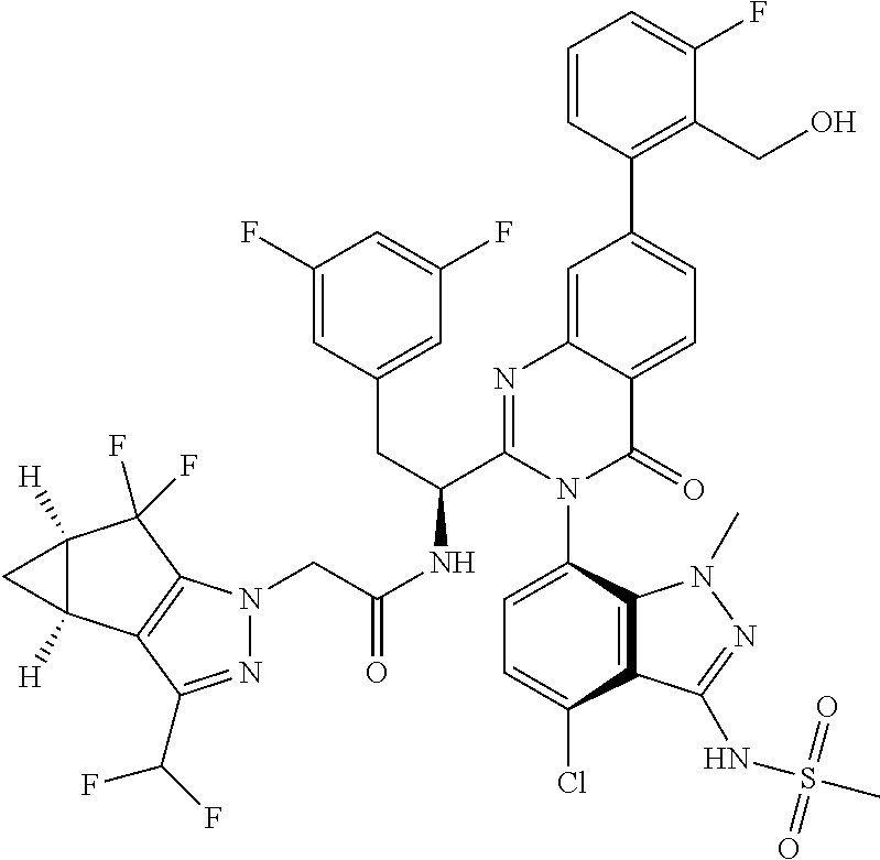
C1=CC(C2=CC=C3C(=C2)N=C(C(CC2=CC(F)=CC(F)=C2)NC(CN2N=C(C(F)F)C4=C2C(F)(F)C2([H])C4([H])C2)=O)N(C2=CC=C(Cl)C4=C2N(C)N=C4NS(=O)(=O)C)C3=O)=C(CO)C(F)=C1
